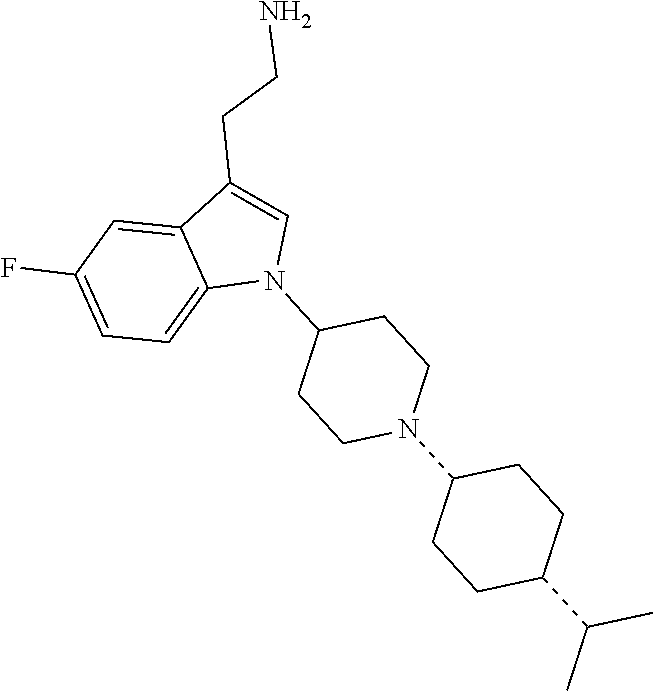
N1(C2CCN(C3CCC(C(C)C)CC3)CC2)C=C(CCN)C2=CC(F)=CC=C12
